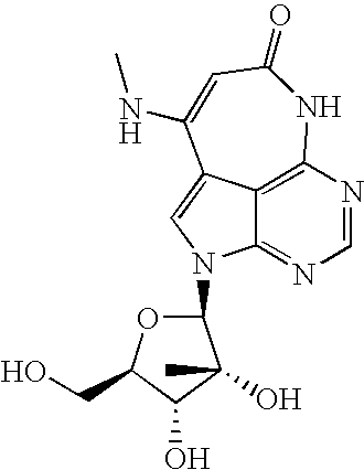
C1(N2C3=NC=NC4=C3C(=C2)C(NC)=CC(=O)N4)OC(CO)C(O)C1(O)C
